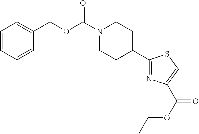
N1(C(OCC2=CC=CC=C2)=O)CCC(C2=NC(C(=O)OCC)=CS2)CC1
